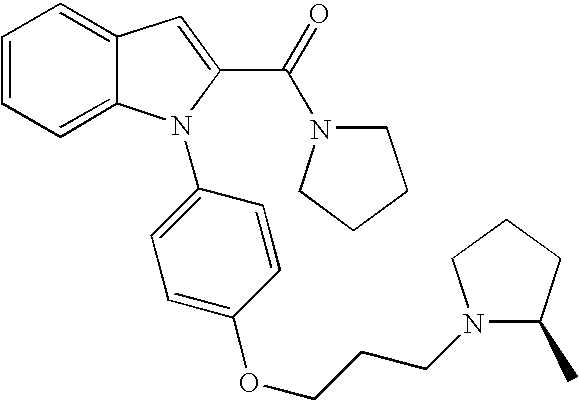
C1=CC=C2C(=C1)C=C(C(=O)N1CCCC1)N2C1=CC=C(OCCCN2C(C)CCC2)C=C1
